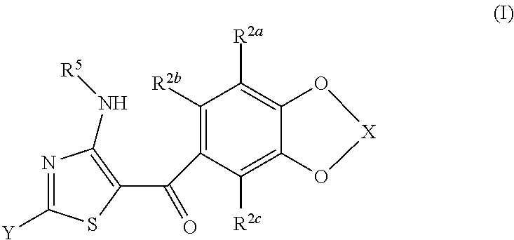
C(C1=C(N[R5])N=C([Y])S1)(C1=C([R2b])C([R2a])=C2C(=C1[R2c])O[X]O2)=O
